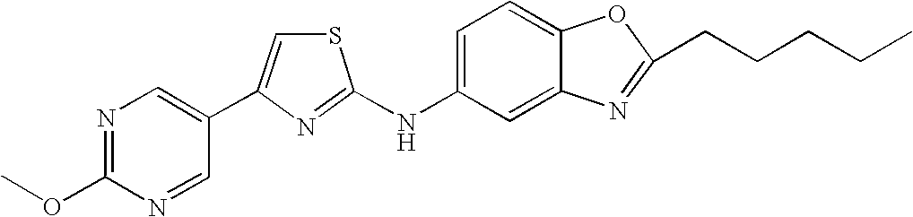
C1(OC)=NC=C(C2=CSC(NC3=CC=C4C(=C3)N=C(CCCCC)O4)=N2)C=N1
